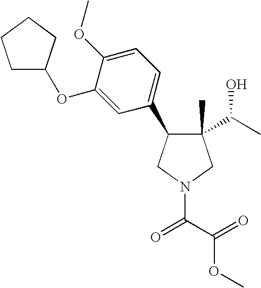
C1(C)(C(C)O)C(C2=CC=C(OC)C(OC3CCCC3)=C2)CN(C(C(=O)OC)=O)C1
